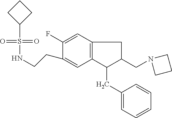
C1(S(=O)(=O)NCCC2=CC3=C(C=C2F)CC(CN2CCC2)C3CC2=CC=CC=C2)CCC1
